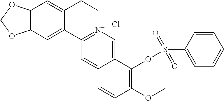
C12=C(C=C3C(=C1)C1=[N+](CC3)C=C3C(=C1)C=CC(OC)=C3OS(C1=CC=CC=C1)(=O)=O)OCO2.Cl
